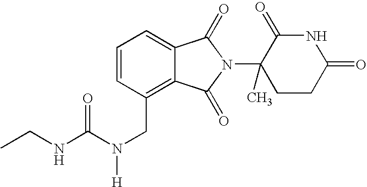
C(C1=C2C(=CC=C1)C(=O)N(C1(C)CCC(=O)NC1=O)C2=O)N(C(NCC)=O)[H]
